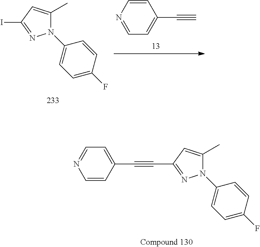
IC1=NN(C2=CC=C(F)C=C2)C(C)=C1.C#CC1=CC=NC=C1.C(C1=NN(C2=CC=C(F)C=C2)C(C)=C1)#CC1=CC=NC=C1
